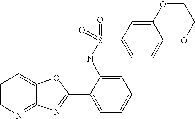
C12=NC=CC=C1OC(C1=CC=CC=C1NS(C1=CC=C3C(=C1)OCCO3)(=O)=O)=N2
